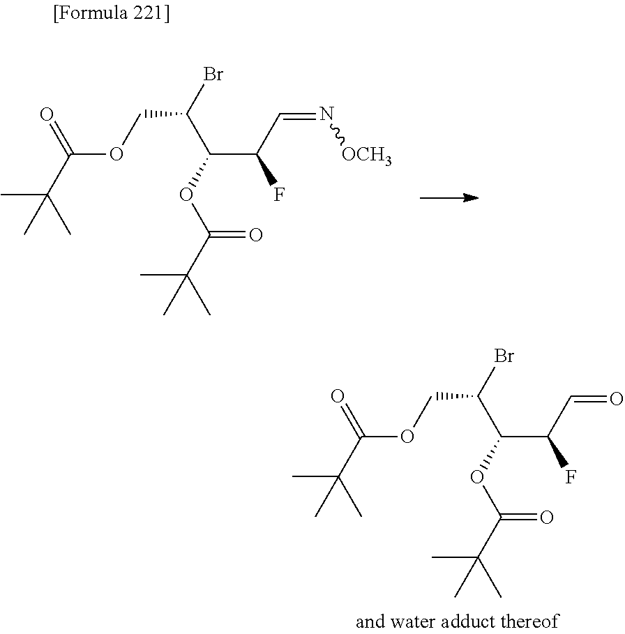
C(OCC(Br)C(OC(C(C)(C)C)=O)C(C=N[OCH3])F)(C(C)(C)C)=O.C(OCC(Br)C(OC(C(C)(C)C)=O)C(C=O)F)(C(C)(C)C)=O
